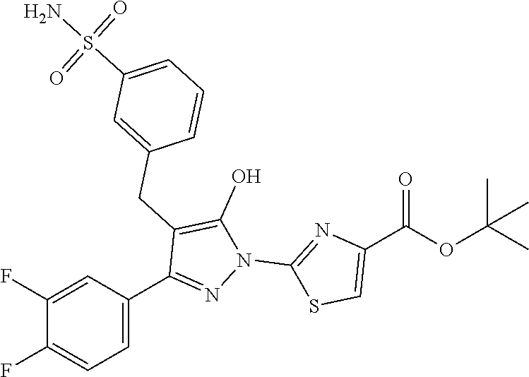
C1(F)=CC(C2=NN(C3=NC(C(OC(C)(C)C)=O)=CS3)C(O)=C2CC2=CC(S(N)(=O)=O)=CC=C2)=CC=C1F
